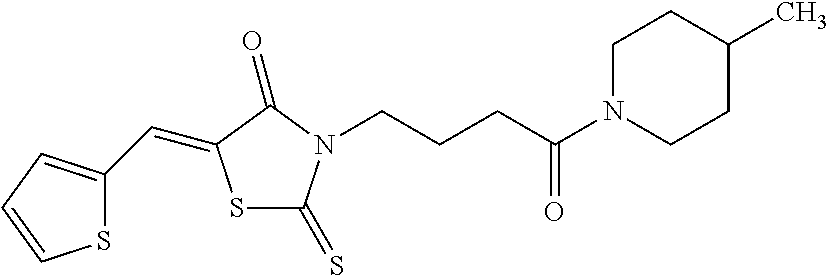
S1C(C=C2SC(=S)N(CCCC(N3CCC(C)CC3)=O)C2=O)=CC=C1
